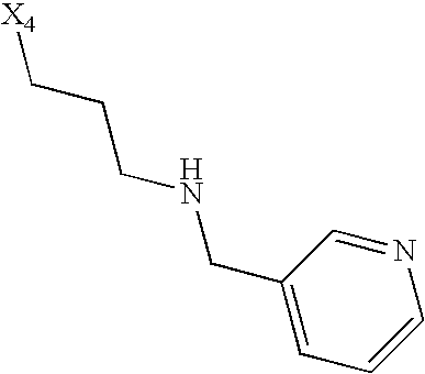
[X4]CCCNCC1=CC=CN=C1
